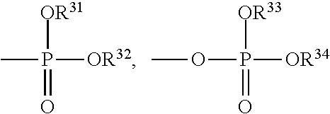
CP([OR32])([OR31])=O.O(P([OR34])([OR33])=O)C
